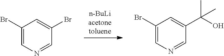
C1(Br)=CN=CC(Br)=C1.C1(Br)=CN=CC(C(C)(O)C)=C1
